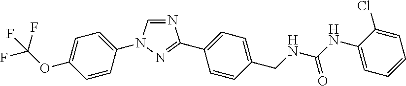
N1=CN(C2=CC=C(OC(F)(F)F)C=C2)N=C1C1=CC=C(CNC(NC2=CC=CC=C2Cl)=O)C=C1
